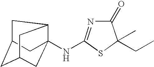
C1(=O)N=C(NC23CC4CC(CC2C4)C3)SC1(C)CC
